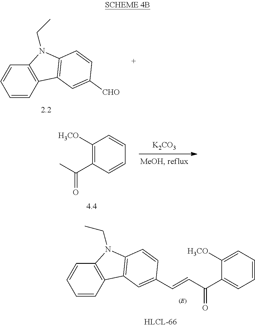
[K2CO3].C1([H3CO])=C(C(C)=O)C=CC=C1.C1=CC2=C(C=C1)N(CC)C1=C2C=C([CHO])C=C1.C1=CC2=C(C=C1)N(CC)C1=C2C=C(C=CC(=O)C2=CC=CC=C2[H3CO])C=C1
